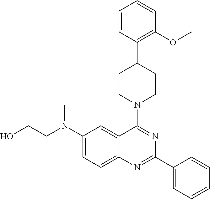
C1(N(CCO)C)=CC=C2C(=C1)C(N1CCC(C3=C(OC)C=CC=C3)CC1)=NC(C1=CC=CC=C1)=N2
